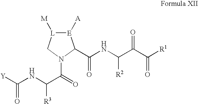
[E]1([A])[L]([M])CN(C(C(NC([Y])=O)[R3])=O)C1C(NC(C(C([R1])=O)=O)[R2])=O
